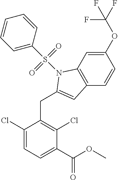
C1(Cl)=CC=C(C(OC)=O)C(Cl)=C1CC1=CC2=C(C=C(OC(F)(F)F)C=C2)N1S(C1=CC=CC=C1)(=O)=O
